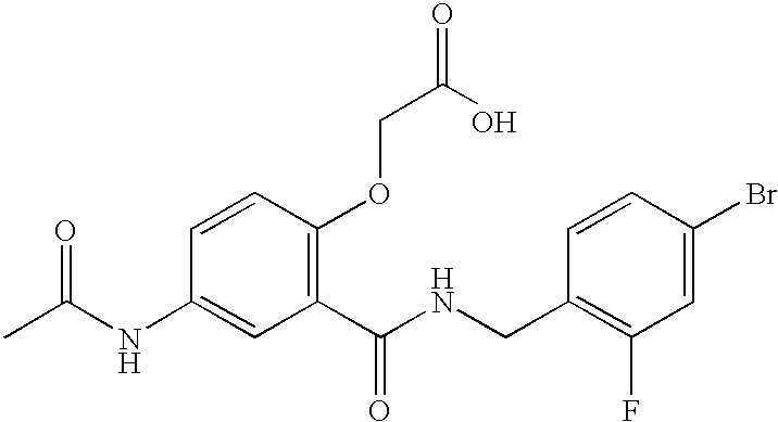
C1=CC(OCC(O)=O)=C(C(NCC2=C(F)C=C(Br)C=C2)=O)C=C1NC(C)=O
